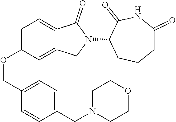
C1=C(OCC2=CC=C(CN3CCOCC3)C=C2)C=C2C(=C1)C(=O)N(C1C(=O)NC(=O)CCC1)C2
